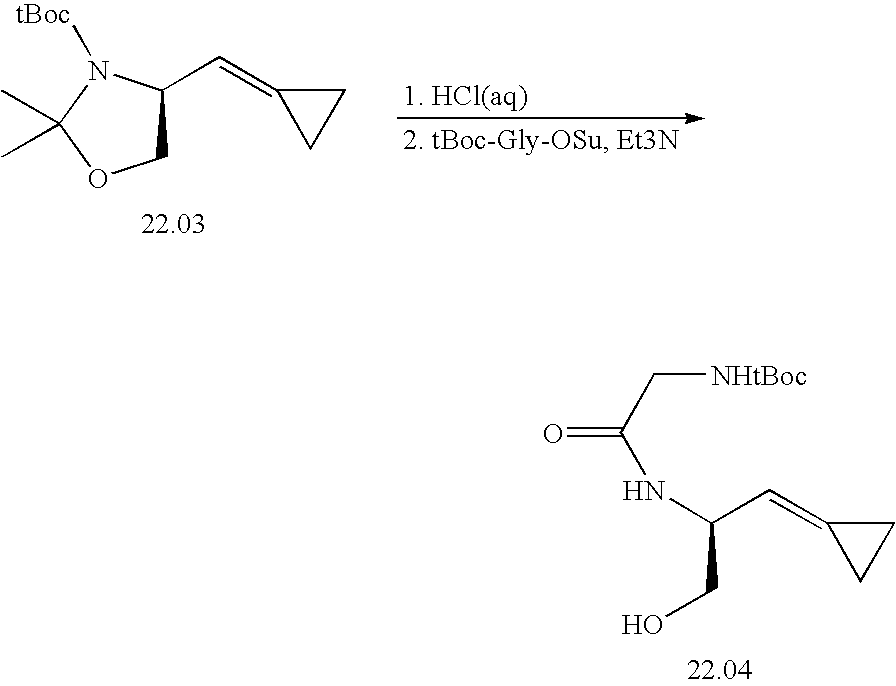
N(C(C=C1CC1)CO)C(=O)C[NHtBoc].C1C(C=C2CC2)N([tBoc])C(C)(C)O1
